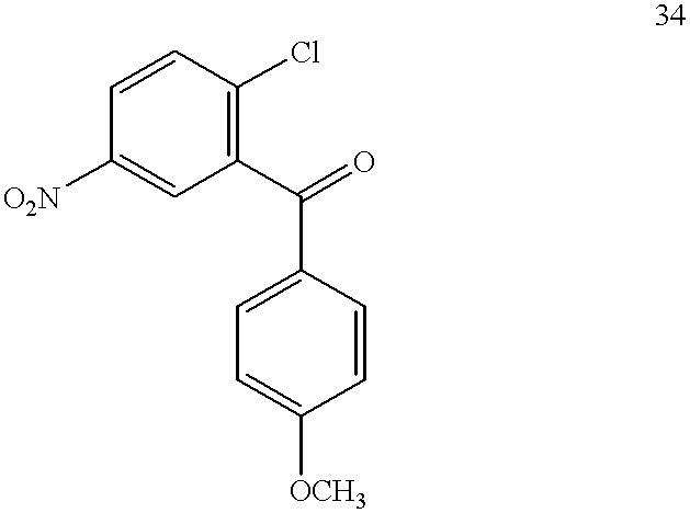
C1([O2N])=CC(C(=O)C2=CC=C([OCH3])C=C2)=C(Cl)C=C1
